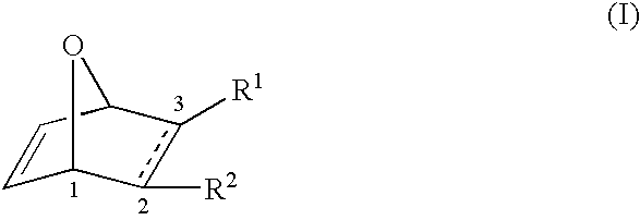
C1=CC2c([R1])c([R2])C1O2
